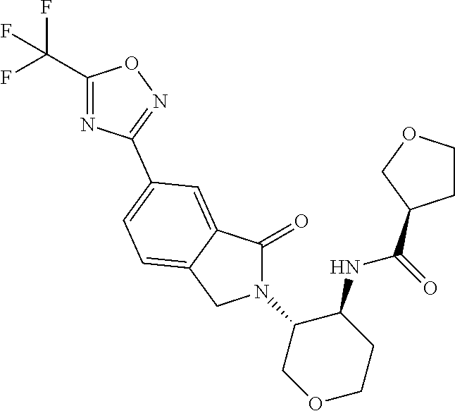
C1(=O)N(C2COCCC2NC(=O)C2CCOC2)CC2=CC=C(C3=NOC(C(F)(F)F)=N3)C=C12
